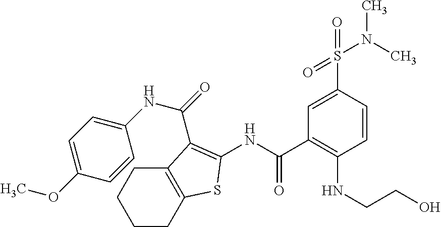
C1CC2=C(CC1)C(C(=O)NC1=CC=C(OC)C=C1)=C(NC(C1=C(NCCO)C=CC(S(N(C)C)(=O)=O)=C1)=O)S2
